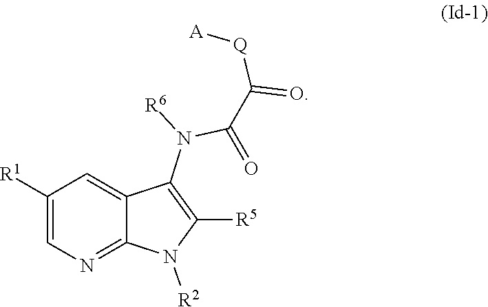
[R6]N(C(=O)C([Q][A])=O)C1=C([R5])N([R2])C2=NC=C([R1])C=C12
